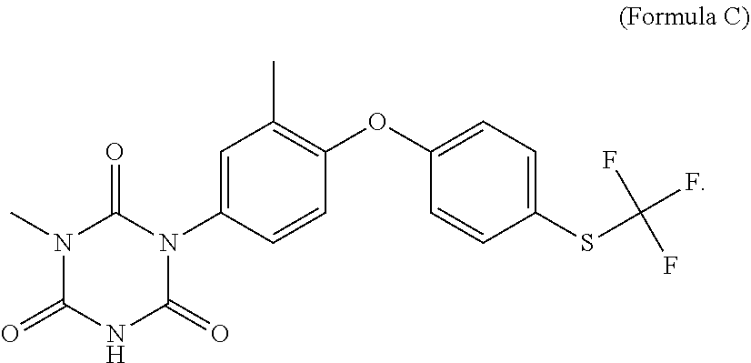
C1=C(N2C(=O)N(C)C(=O)NC2=O)C=CC(OC2=CC=C(SC(F)(F)F)C=C2)=C1C
